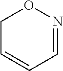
C1=NOCC=C1
